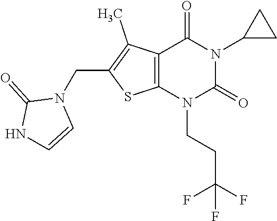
C12=C(N(CCC(F)(F)F)C(=O)N(C3CC3)C1=O)SC(CN1C(=O)NC=C1)=C2C
